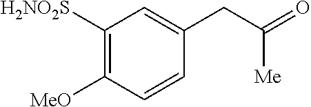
C1([H2NO2S])=C([OMe])C=CC(CC(=O)[Me])=C1
